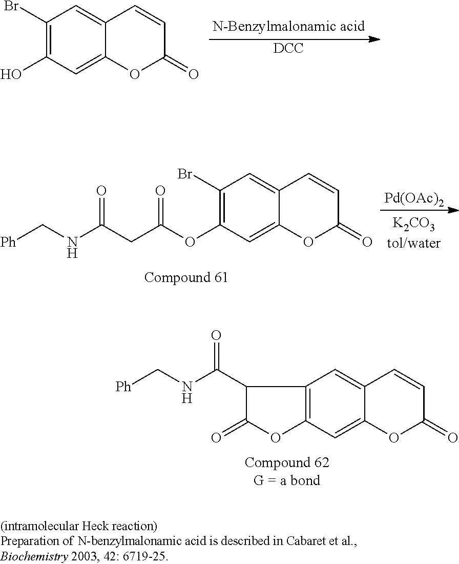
C1(Br)=C(O)C=C2C(=C1)C=CC(=O)O2.[DCC].C1(Br)=C(OC(=O)CC(=O)NC[Ph])C=C2C(=C1)C=CC(=O)O2.[Pd(OAc)2].C12=C(C=C3C(=C1)C=CC(=O)O3)OC(=O)C2C(NC[Ph])=O
